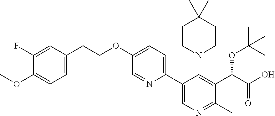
C1CN(C2=C(C(C(O)=O)OC(C)(C)C)C(C)=NC=C2C2=CC=C(OCCC3=CC=C(OC)C(F)=C3)C=N2)CCC1(C)C
